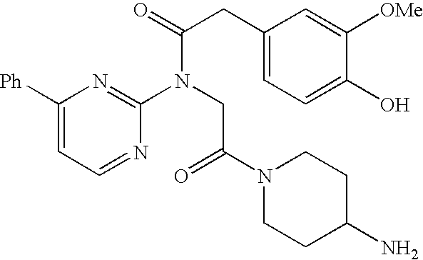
C1([Ph])=CC=NC(N(CC(=O)N2CCC(N)CC2)C(CC2=CC=C(O)C([OMe])=C2)=O)=N1
